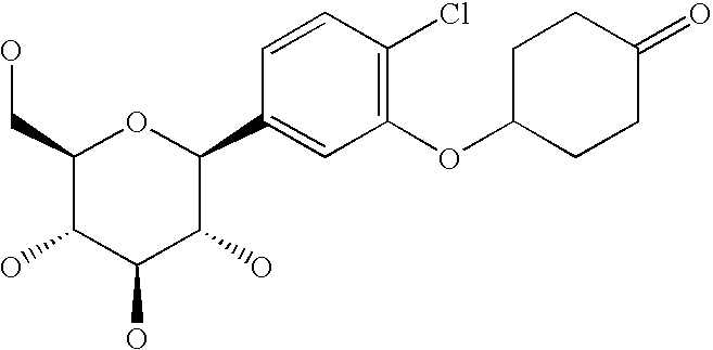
C1(CO)C(O)C(O)C(O)C(C2=CC(OC3CCC(=O)CC3)=C(Cl)C=C2)O1
